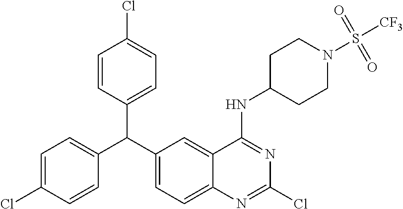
C1=C(Cl)C=CC(C(C2=CC=C3C(=C2)C(NC2CCN(S([CF3])(=O)=O)CC2)=NC(Cl)=N3)C2=CC=C(Cl)C=C2)=C1
